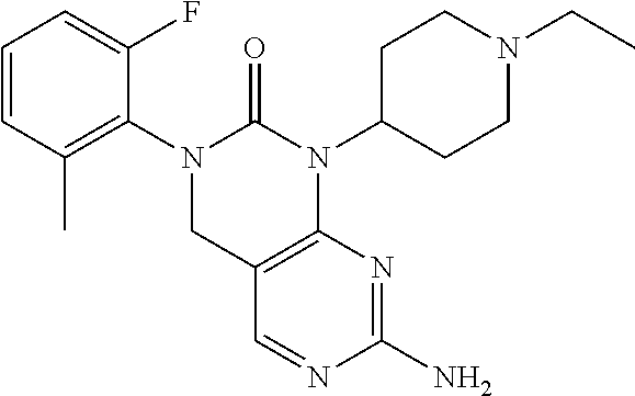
C1=CC(C)=C(N2CC3=C(N(C4CCN(CC)CC4)C2=O)N=C(N)N=C3)C(F)=C1
